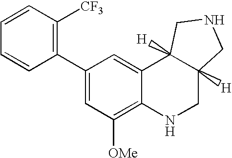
C1(C2=C([CF3])C=CC=C2)=CC([OMe])=C2C(=C1)C1([H])C([H])(CN2)CNC1
